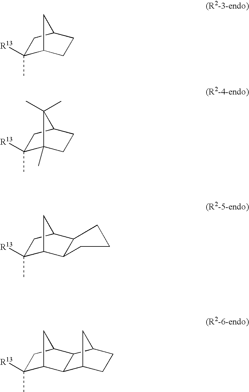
C1([R13])(C)C2CCC(C1)C2.C1([R13])(C)C2(C)CCC(C1)C2(C)C.C1([R13])(C)C2CC(C1)C1C2CCCC1.C1(C)([R13])C2CC(C1)C1C2C2CCC1C2
